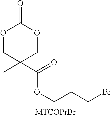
O1CC(C)(C(=O)OCCCBr)COC1=O.[MTCOPrBr]
